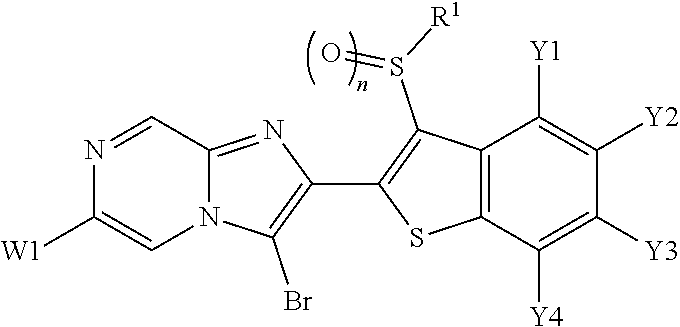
N12C(=NC(C3=C(S(=O)[R1])C4=C(S3)C([Y4])=C([Y3])C([Y2])=C4[Y1])=C1Br)C=NC([W1])=C2
